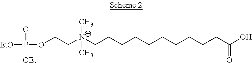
[EtO]P(OCC[N+](CCCCCCCCCCC(O)=O)(C)C)(=O)[OEt]
